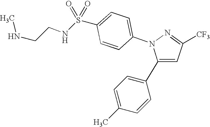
C1(C2=CC=C(C)C=C2)=CC([CF3])=NN1C1=CC=C(S(=O)(=O)NCCNC)C=C1
